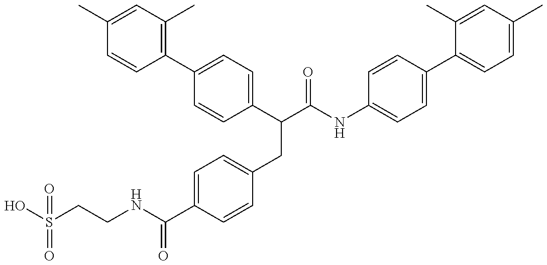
OS(CCNC(C1=CC=C(CC(C(NC2=CC=C(C3=CC=C(C)C=C3C)C=C2)=O)C2=CC=C(C3=C(C)C=C(C)C=C3)C=C2)C=C1)=O)(=O)=O
